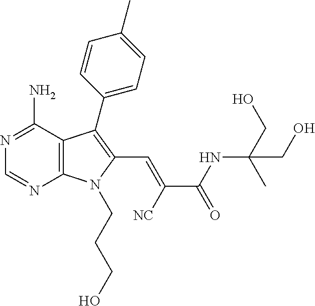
N1=C(N)C2=C(N=C1)N(CCCO)C(C=C(C(NC(CO)(C)CO)=O)[NC])=C2C1=CC=C(C)C=C1
